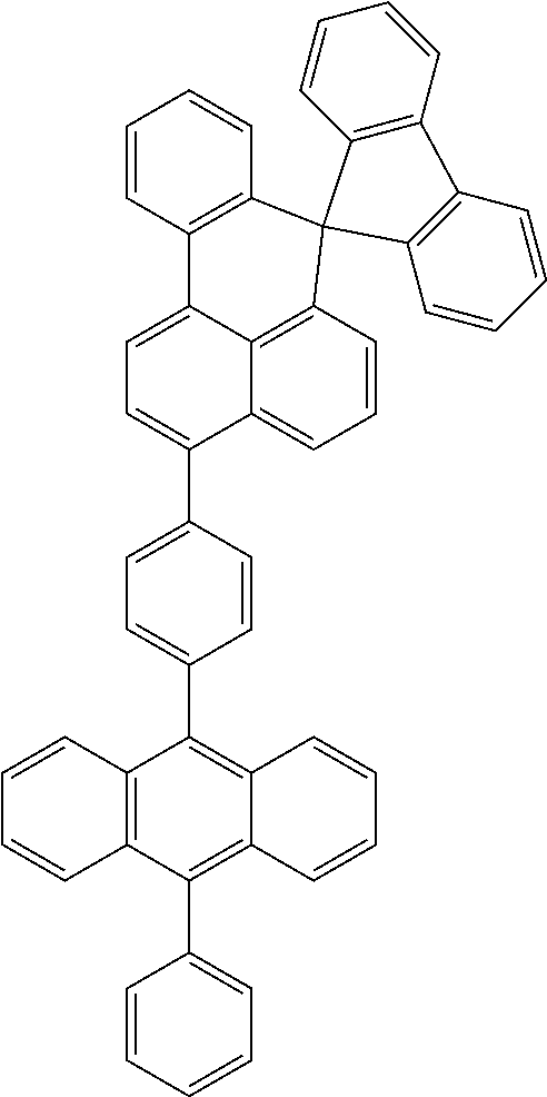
C1=CC2=C3C(=C1)C(C1=CC=C(C4=C5C(=C(C6=CC=CC=C6)C6=C4C=CC=C6)C=CC=C5)C=C1)=CC=C3C1=C(C=CC=C1)C21C2=C(C=CC=C2)C2=C1C=CC=C2
